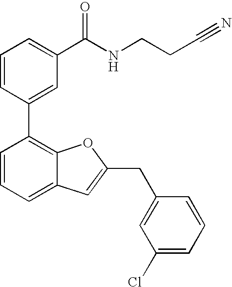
C1=CC(C2=C3C(=CC=C2)C=C(CC2=CC(Cl)=CC=C2)O3)=CC(C(NCCC#N)=O)=C1
